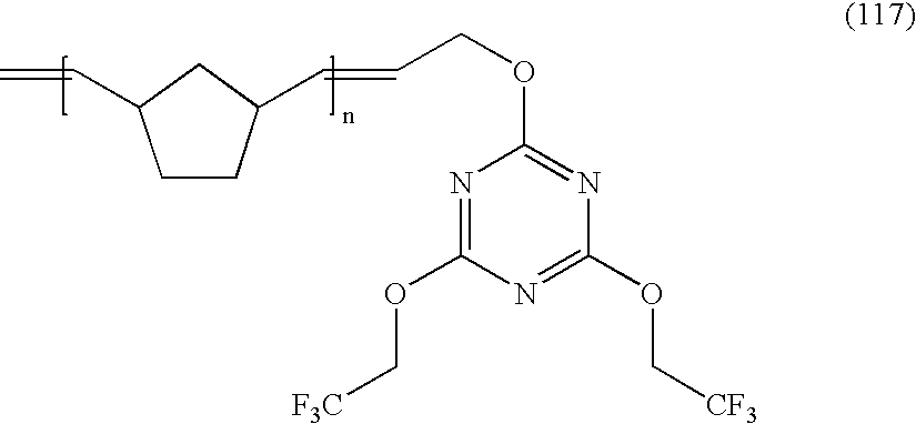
C1CC(C=CCOC2=NC(OC[CF3])=NC(OC[F3C])=N2)CC1C=C
